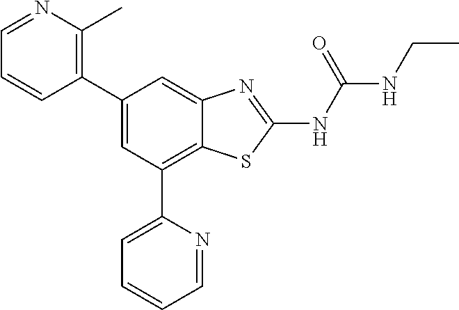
C1(C2=C(C)N=CC=C2)=CC(C2=CC=CC=N2)=C2C(=C1)N=C(NC(NCC)=O)S2
